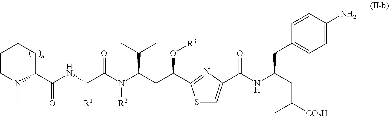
C1CN(C)C(C(NC(C(N(C(CC(O[R3])C2=NC(C(NC(CC(C)[CO2H])CC3=CC=C(N)C=C3)=O)=CS2)C(C)C)[R2])=O)[R1])=O)CC1
